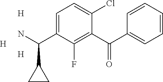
C1(C(C2=CC=CC=C2)=O)=C(F)C(C(N)C2CC2)=CC=C1Cl.[H].[H].[H]
